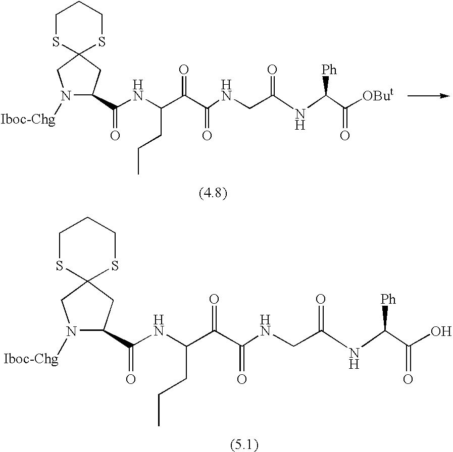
C1SC2(SCC1)CC(C(NC(C(C(NCC(NC(C(O)=O)[Ph])=O)=O)=O)CCC)=O)N([Iboc-Chg])C2.C1SC2(SCC1)CC(C(NC(C(C(NCC(NC(C([OBut])=O)[Ph])=O)=O)=O)CCC)=O)N([Iboc-Chg])C2
